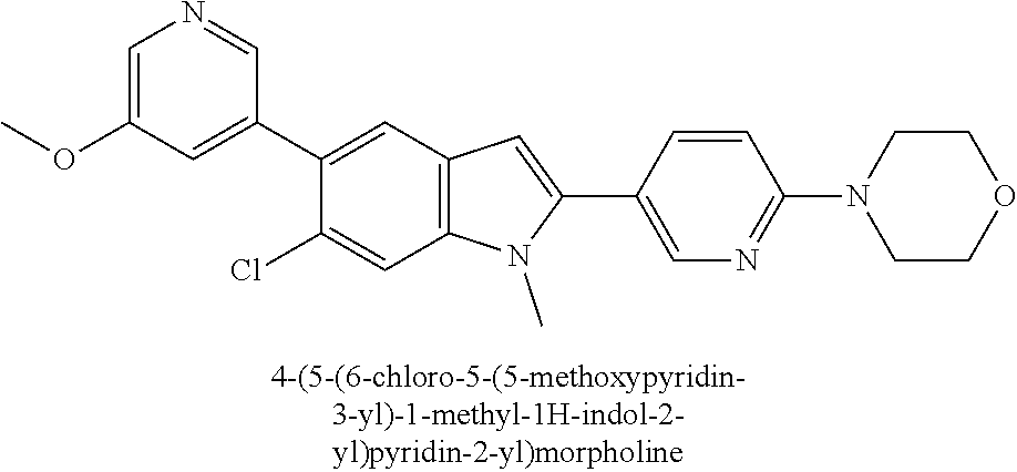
C1(C2=CC3=C(C=C2Cl)N(C)C(C2=CN=C(N4CCOCC4)C=C2)=C3)=CC(OC)=CN=C1
